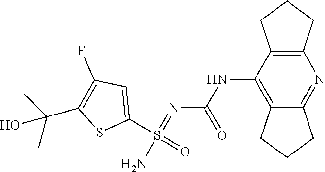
C12=C(C(NC(N=S(N)(C3=CC(F)=C(C(O)(C)C)S3)=O)=O)=C3C(=N1)CCC3)CCC2
